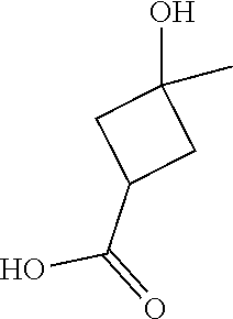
OC(=O)C1CC(O)(C)C1
